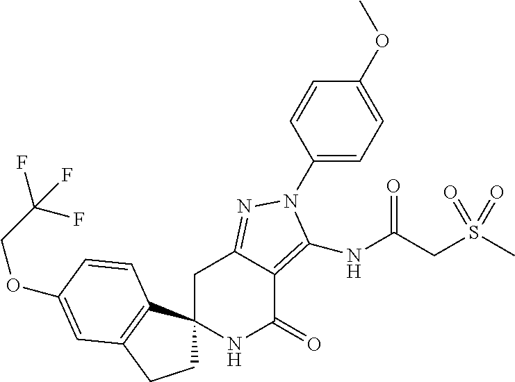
C1C2(C3=C(C1)C=C(OCC(F)(F)F)C=C3)NC(=O)C1=C(NC(=O)CS(C)(=O)=O)N(C3=CC=C(OC)C=C3)N=C1C2
